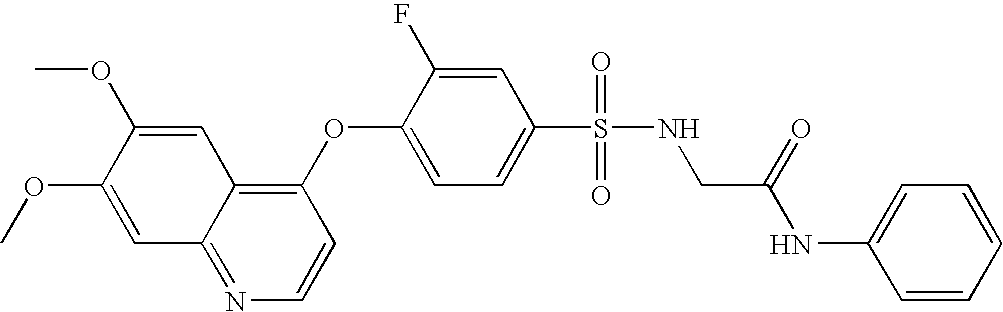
C1(OC2=CC=C(S(=O)(NCC(NC3=CC=CC=C3)=O)=O)C=C2F)=C2C(=NC=C1)C=C(OC)C(OC)=C2
